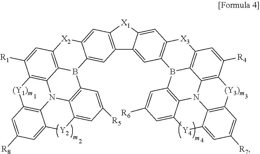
C12=C([X1]C3=CC4=C(C=C13)B1C3=C([X3]4)C=C([R4])C4=C3N3C5=C1C=C([R6])C=C5[Y4]C1=CC([R7])=CC(=C31)[(Y3)m]4)C=C1C(=C2)B2C3=C([X2]1)C=C([R1])C1=C3N3C4=C([(Y1)m]1)C=C([R8])C=C4[Y2]C1=CC([R5])=CC2=C31
